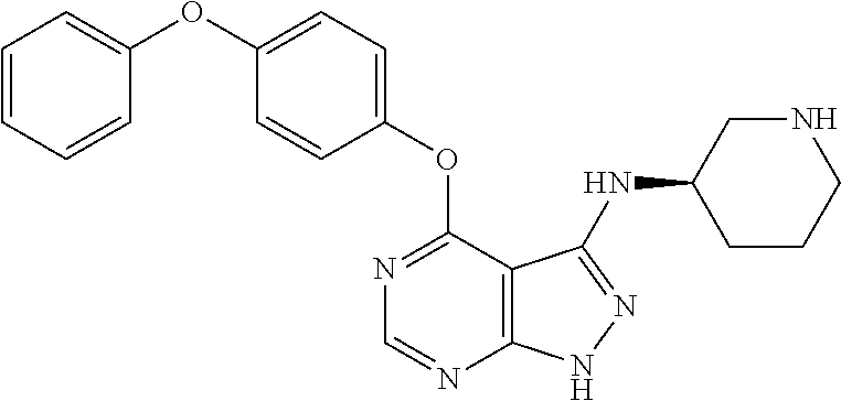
C1=CC=CC(OC2=CC=C(OC3=NC=NC4=C3C(NC3CCCNC3)=NN4)C=C2)=C1
